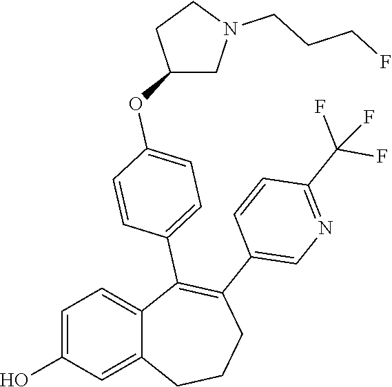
C1=C(O)C=C2C(=C1)C(C1=CC=C(OC3CN(CCCF)CC3)C=C1)=C(C1=CN=C(C(F)(F)F)C=C1)CCC2
